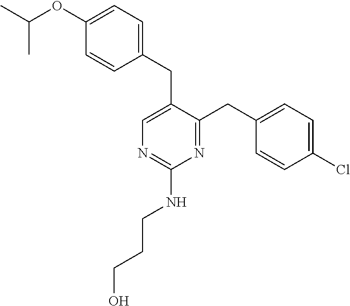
C1(CC2=CN=C(NCCCO)N=C2CC2=CC=C(Cl)C=C2)=CC=C(OC(C)C)C=C1
